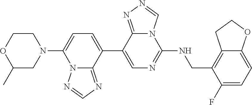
C1(C2=CC=C(N3CCOC(C)C3)N3C2=NC=N3)=CN=C(NCC2=C3C(=CC=C2F)OCC3)N2C1=NN=C2
